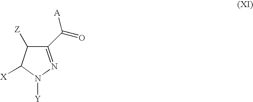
C1(C(=O)[A])=NN([Y])C([X])C1[Z]
